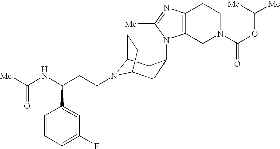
N1(CCC(NC([Me])=O)C2=CC(F)=CC=C2)C2CC(N3C4=C(CCN(C(OC([Me])[Me])=O)C4)N=C3[Me])CC1CC2
